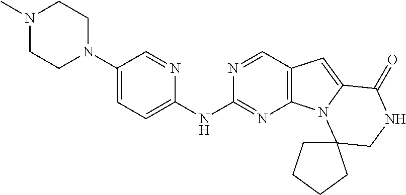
C1(N2CCN(C)CC2)=CC=C(NC2=NC3=C(C=N2)C=C2N3C3(CNC2=O)CCCC3)N=C1
